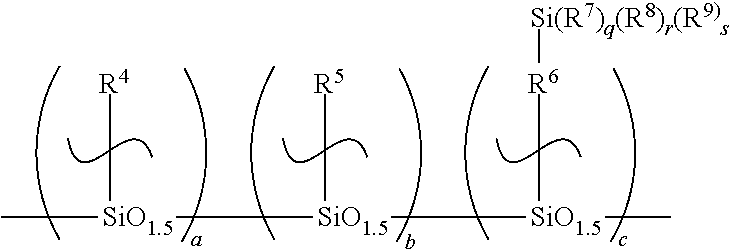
C[SiO1.5]([SiO1.5]([SiO1.5](C)C[R6][Si(R7)q(R8)r(R9)s])C[R5])C[R4]
